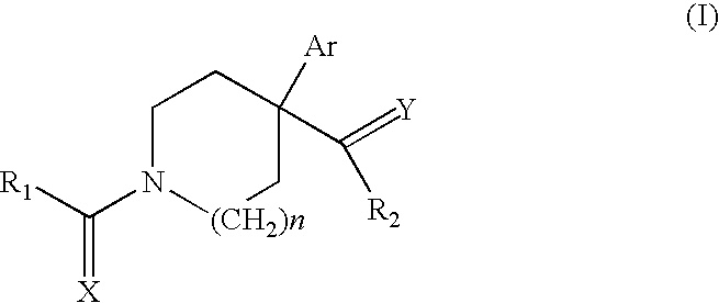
C1N(C([R1])=[X])[(CH2)n]CC([Ar])(C(=[Y])[R2])C1
